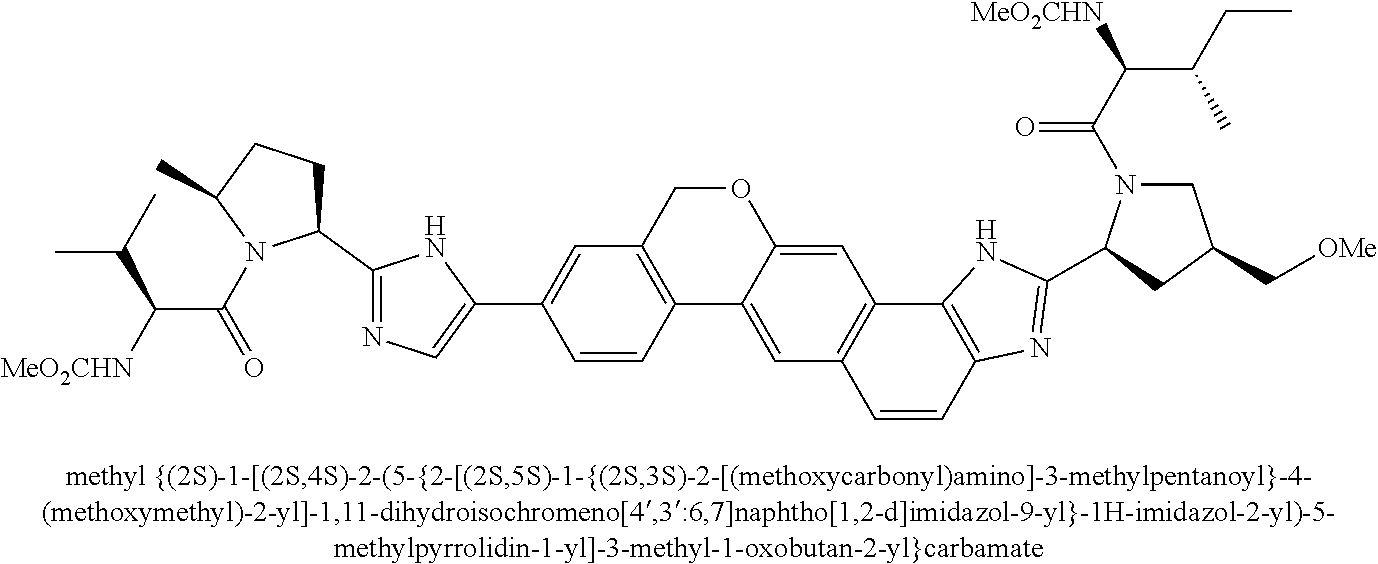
C12=C(C=C(C3=CN=C(C4CCC(C)N4C(C(C(C)C)[MeO2CHN])=O)N3)C=C1)COC1=CC3=C(C=C21)C=CC1=C3NC(C2N(C(C(C(CC)C)[MeO2CHN])=O)CC(C[OMe])C2)=N1
